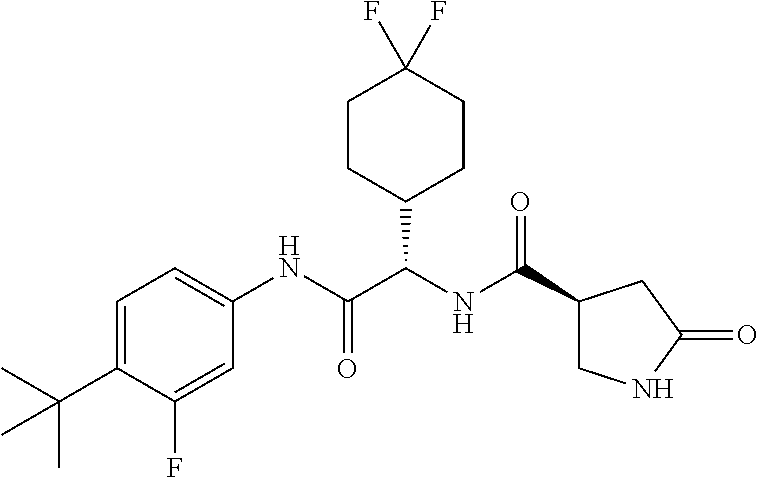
C1=C(C(C)(C)C)C(F)=CC(NC(C(NC(=O)C2CNC(=O)C2)C2CCC(F)(F)CC2)=O)=C1
